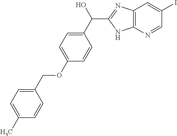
C1(C(O)C2=NC3=C(N2)N=CC(I)=C3)=CC=C(OCC2=CC=C(C)C=C2)C=C1
